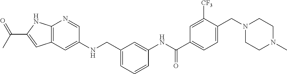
C12=C(C=C(NCC3=CC=CC(NC(C4=CC=C(CN5CCN(C)CC5)C([CF3])=C4)=O)=C3)C=N1)C=C(C(C)=O)N2
